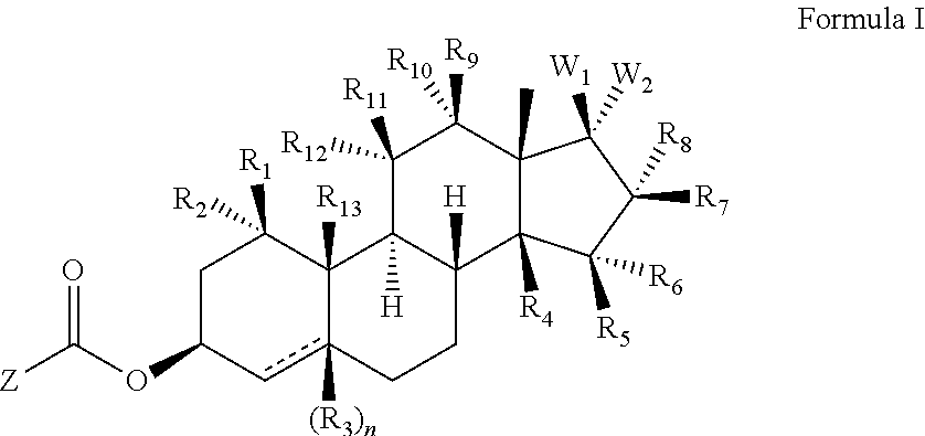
C1C(OC([Z])=O)cc2([(R3)n])C([R13])(C1([R1])[R2])C1([H])C([H])(CC2)C2([R4])C(C)(C([R9])([R10])C1([R11])[R12])C([W1])([W2])C([R7])([R8])C2([R5])[R6]
